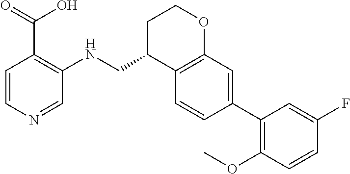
C1=CC(C2=C(OC)C=CC(F)=C2)=CC2=C1C(CNC1=C(C(O)=O)C=CN=C1)CCO2
